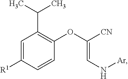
C1=C([R1])C=CC(OC(=CN[Ar])[CN])=C1C(C)C
